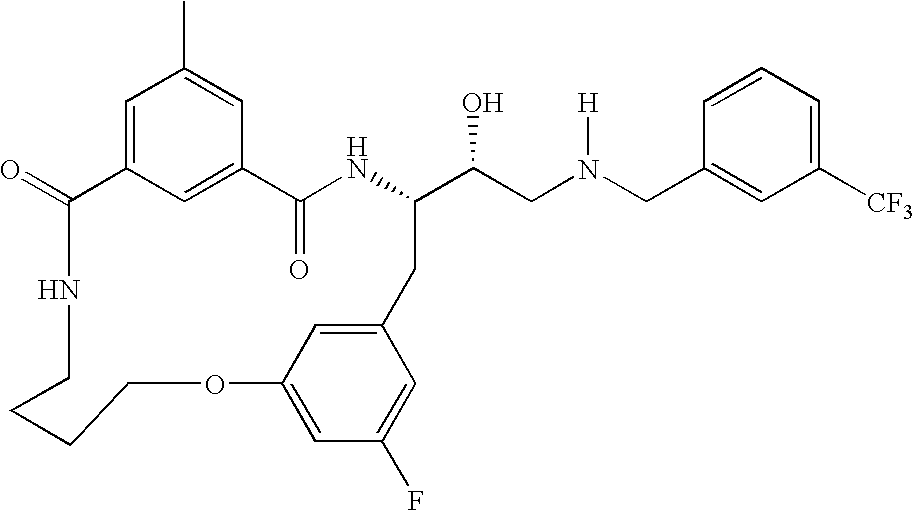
C1(=O)C2=CC(C)=CC(=C2)C(=O)NC(C(CN(CC2=CC([CF3])=CC=C2)[H])O)CC2=CC(=CC(F)=C2)OCCCCN1
